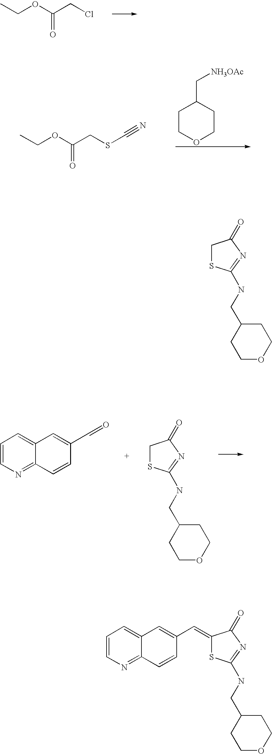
O(C(CCl)=O)CC.C1COCCC1C[NH3OAc].O(C(CSC#N)=O)CC.C1=CN=C2C(=C1)C=C(C=O)C=C2.C1SC(NCC2CCOCC2)=NC1=O.C1=CN=C2C(=C1)C=C(C=C1SC(NCC3CCOCC3)=NC1=O)C=C2.C1SC(NCC2CCOCC2)=NC1=O
